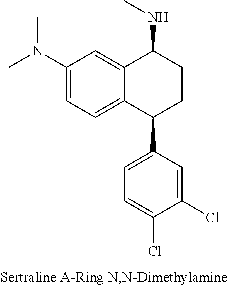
C12=CC(N(C)C)=CC=C1C(C1=CC=C(Cl)C(Cl)=C1)CCC2NC
